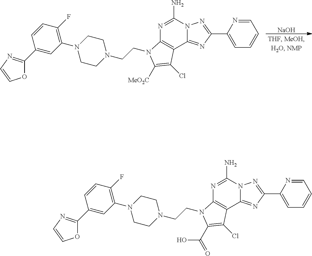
N1=C(N)N2C(=NC(C3=CC=CC=N3)=N2)C2=C1N(CCN1CCN(C3=C(F)C=CC(C4=NC=CO4)=C3)CC1)C(C(=O)O)=C2Cl.N1=C(N)N2C(=NC(C3=CC=CC=N3)=N2)C2=C1N(CCN1CCN(C3=C(F)C=CC(C4=NC=CO4)=C3)CC1)C([MeO2C])=C2Cl.[NaOH]
